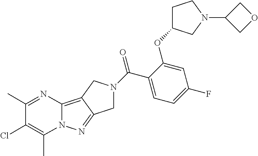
C12=C3C(=NN1C(C)=C(Cl)C(C)=N2)CN(C(C1=CC=C(F)C=C1OC1CCN(C2COC2)C1)=O)C3
